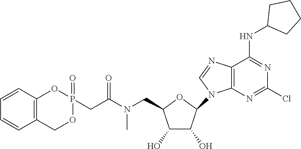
O1C(CN(C(CP2(=O)OC3=C(CO2)C=CC=C3)=O)C)C(O)C(O)C1N1C=NC2=C1N=C(Cl)N=C2NC1CCCC1
